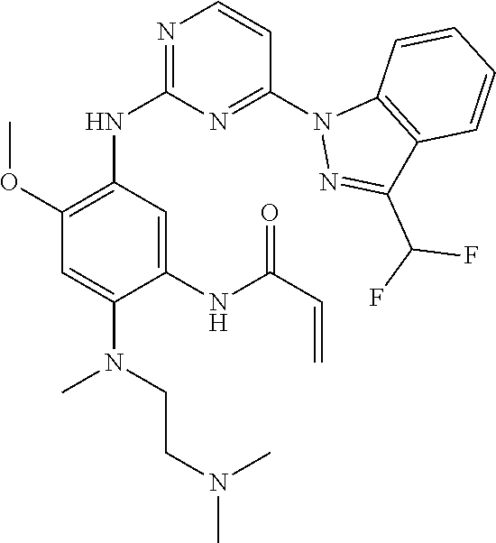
C1=C(N(C)CCN(C)C)C(NC(C=C)=O)=CC(NC2=NC=CC(N3N=C(C(F)F)C4=C3C=CC=C4)=N2)=C1OC
